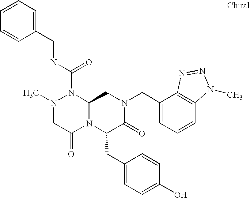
N1(C(NCC2=CC=CC=C2)=O)N(C)CC(=O)N2C1CN(CC1=CC=CC3=C1N=NN3C)C(=O)C2CC1=CC=C(O)C=C1
